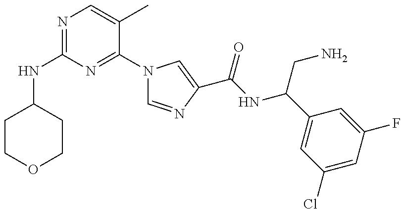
N(C1=NC=C(C)C(N2C=NC(C(=O)NC(CN)C3=CC(Cl)=CC(F)=C3)=C2)=N1)C1CCOCC1
